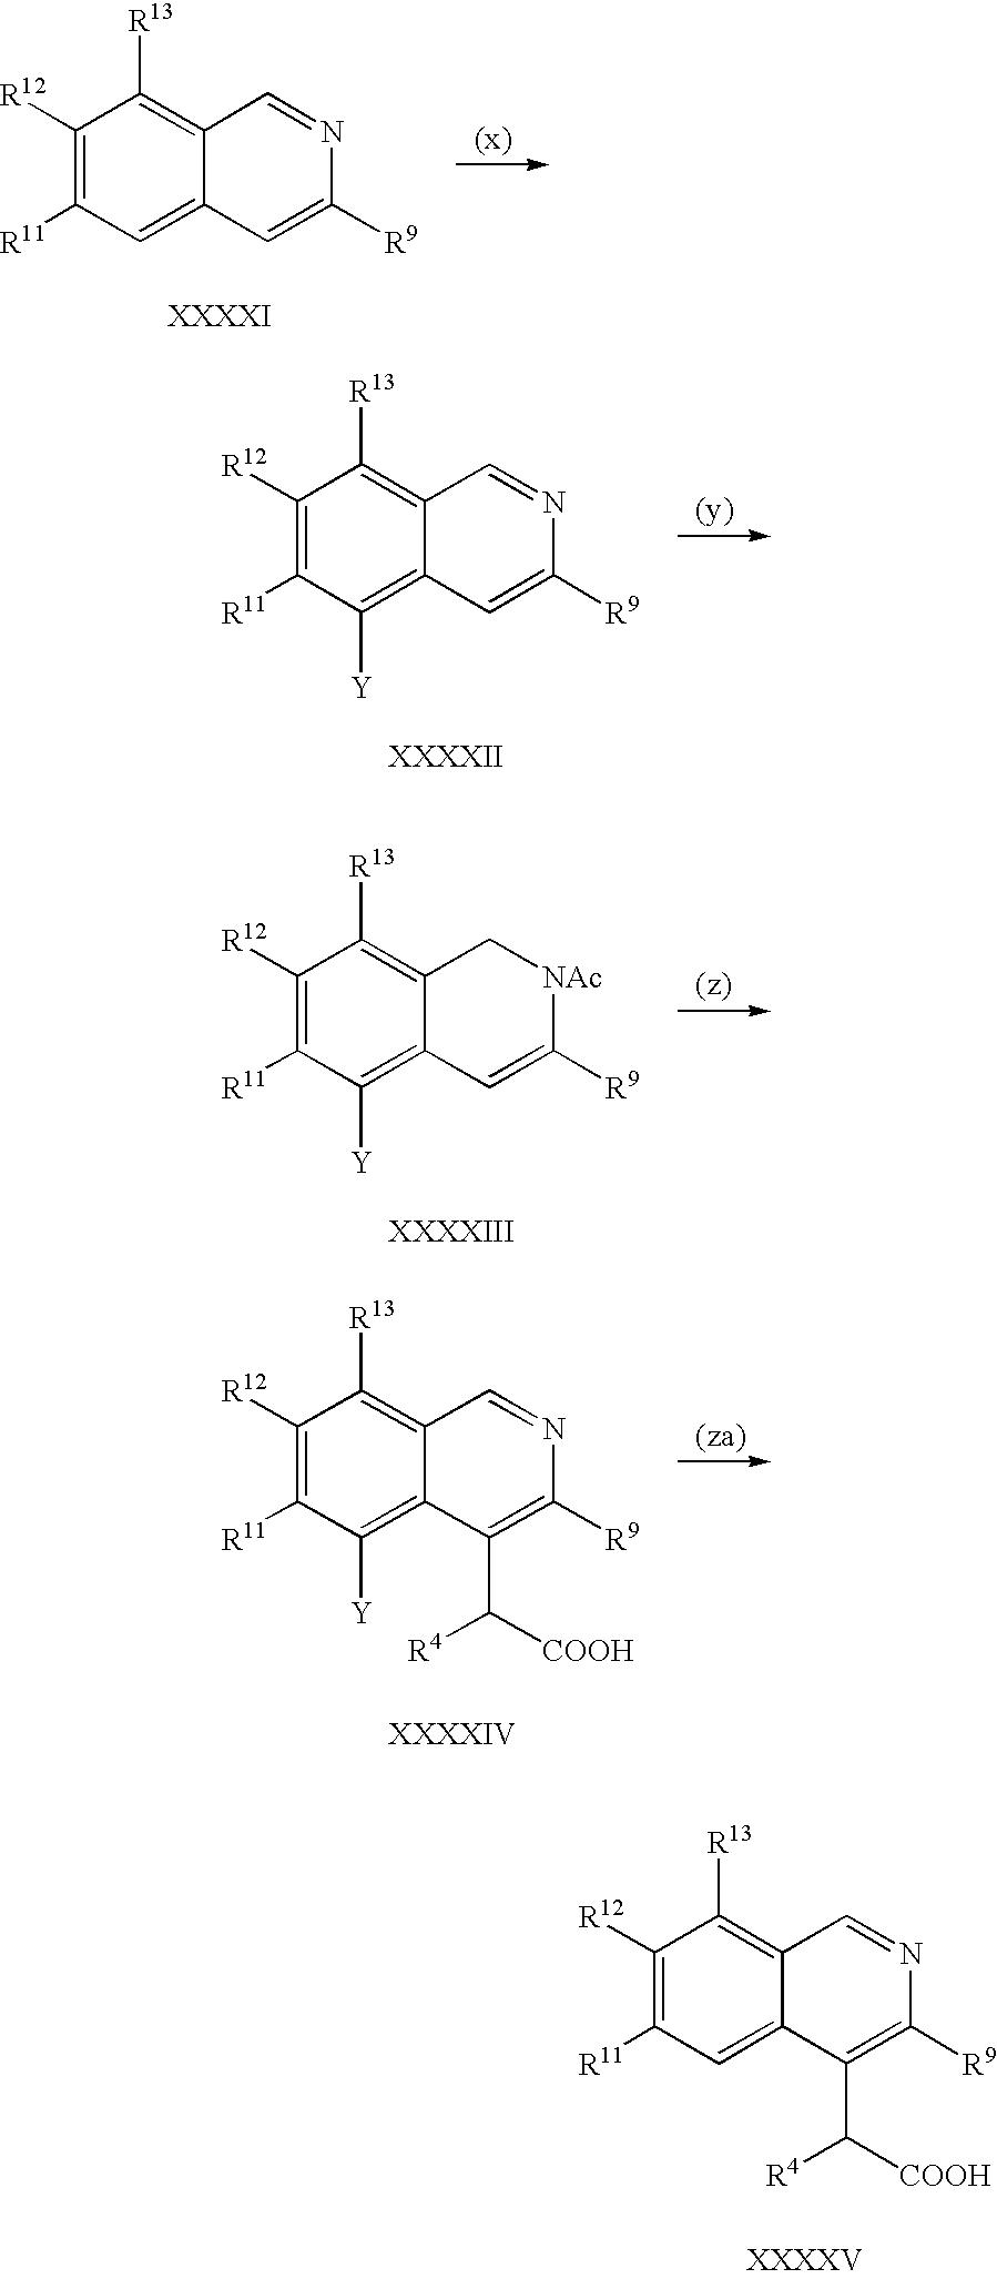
C1([R12])=C([R11])C=C2C(=C1[R13])C=NC([R9])=C2.C1([R12])=C([R11])C([Y])=C2C(=C1[R13])C=NC([R9])=C2.C1([R12])=C([R11])C([Y])=C2C(=C1[R13])C[NAc]C([R9])=C2.C1([R12])=C([R11])C([Y])=C2C(=C1[R13])C=NC([R9])=C2C([R4])[COOH].C1([R12])=C([R11])C=C2C(=C1[R13])C=NC([R9])=C2C([R4])[COOH]
